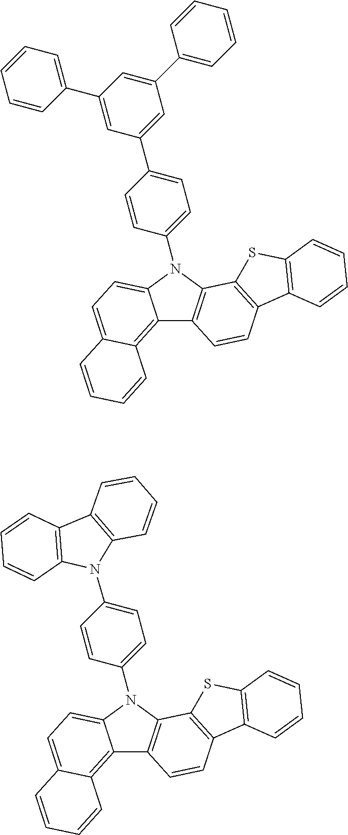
C12=C3C(=CC=C1N(C1=CC=C(C4=CC(C5=CC=CC=C5)=CC(C5=CC=CC=C5)=C4)C=C1)C1=C2C=CC2=C1SC1=C2C=CC=C1)C=CC=C3.C12=C3C(=CC=C1N(C1=CC=C(N4C5=C(C6=C4C=CC=C6)C=CC=C5)C=C1)C1=C2C=CC2=C1SC1=C2C=CC=C1)C=CC=C3
